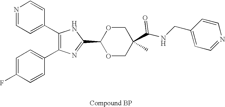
C1(C2=CC=NC=C2)=C(C2=CC=C(F)C=C2)N=C(C2OCC(C(NCC3=CC=NC=C3)=O)(C)CO2)N1
